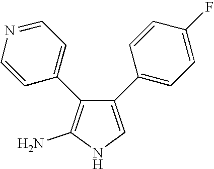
C1(C2=CC=C(F)C=C2)=CNC(N)=C1C1=CC=NC=C1
